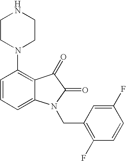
C1=CC=C2C(=C1N1CCNCC1)C(=O)C(=O)N2CC1=C(F)C=CC(F)=C1
